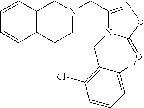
C1N(CC2=NOC(=O)N2CC2=C(Cl)C=CC=C2F)CC2=C(C1)C=CC=C2
